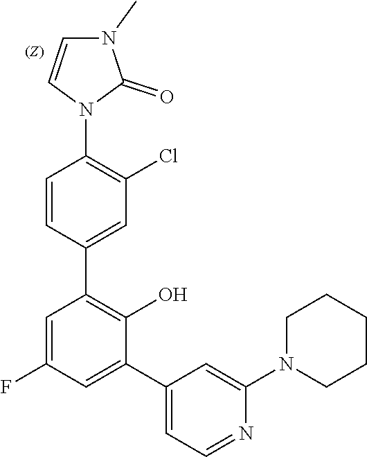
C1=CN(C2=C(Cl)C=C(C3=C(O)C(C4=CC=NC(N5CCCCC5)=C4)=CC(F)=C3)C=C2)C(=O)N1C
